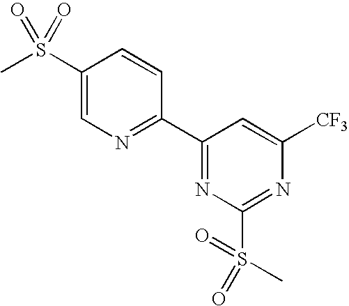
C1(S(C)(=O)=O)=CN=C(C2=NC(S(C)(=O)=O)=NC([CF3])=C2)C=C1
